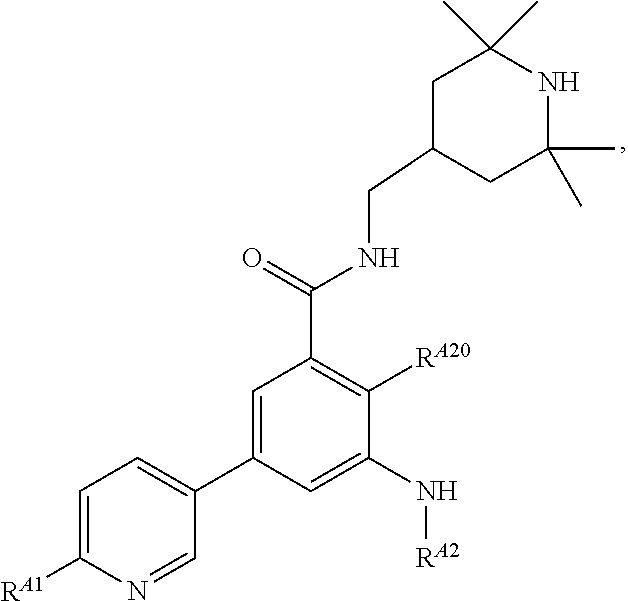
C1(CNC(C2=C([RA20])C(N[RA2])=CC(C3=CC=C([RA1])N=C3)=C2)=O)CC(C)(C)NC(C)(C)C1
